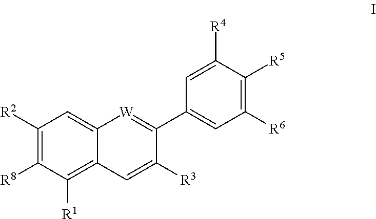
C1([R2])=C([R8])C([R1])=C2C(=C1)[W]=C(C1=CC([R6])=C([R5])C([R4])=C1)C([R3])=C2
